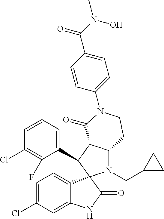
C1(C2C3C(N(CC4CC4)C24C2=CC=C(Cl)C=C2NC4=O)CCN(C2=CC=C(C(N(O)C)=O)C=C2)C3=O)=CC=CC(Cl)=C1F
